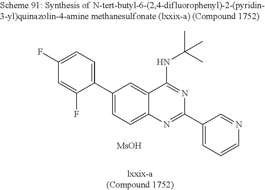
C1(F)=CC=C(C2=CC=C3C(=C2)C(NC(C)(C)C)=NC(C2=CC=CN=C2)=N3)C(F)=C1.[MsOH]
